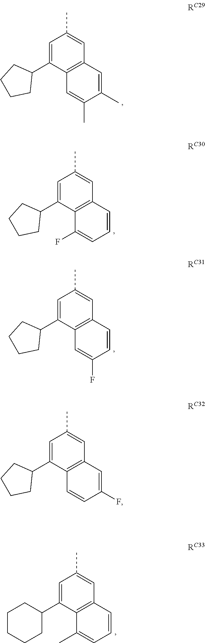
C1=C(C2CCCC2)C2=C(C=C1C)C=C(C)C(C)=C2.C1=C(C2CCCC2)C2=C(C=C1C)C=CC=C2F.C1=C(C2CCCC2)C2=C(C=C1C)C=CC(F)=C2.C1=C(C2CCCC2)C2=C(C=C1C)C=C(F)C=C2.C1=C(C2CCCCC2)C2=C(C=C1C)C=CC=C2C
